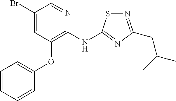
BrC1=CC(OC2=CC=CC=C2)=C(NC2=NC(CC(C)C)=NS2)N=C1
